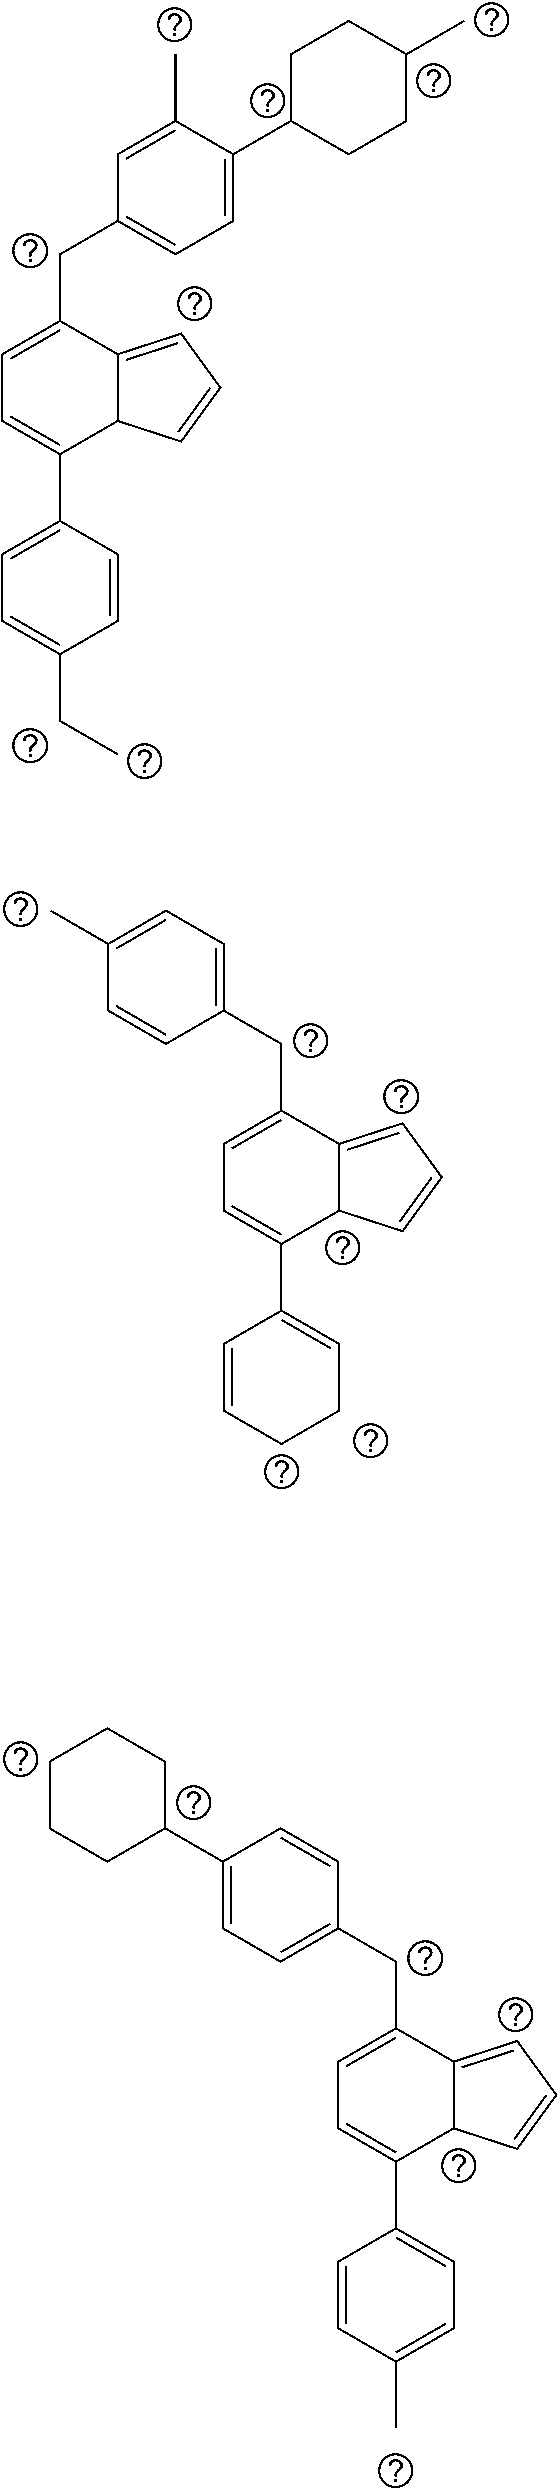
CC1=CC=C(CC2=CC=C(C3=CCCC=C3)C3C2=CC=C3)C=C1.C1(C2=CC=C(CC3=CC=C(C4=CC=C(C)C=C4)C4C3=CC=C4)C=C2)CCCCC1.C1C(C2=CC=C(CC3=CC=C(C4=CC=C(CC)C=C4)C4C3=CC=C4)C=C2C)CCC(C)C1
